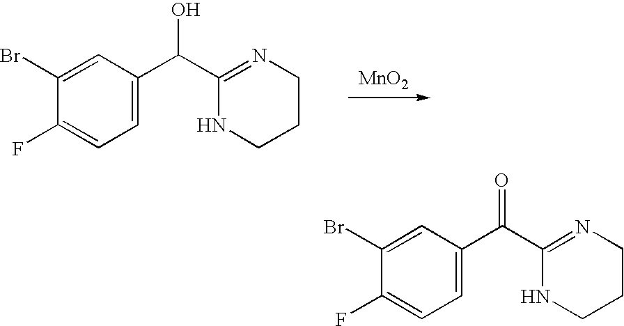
[MnO2].C1=C(Br)C(F)=CC=C1C(C1=NCCCN1)O.C1=C(Br)C(F)=CC=C1C(C1=NCCCN1)=O
